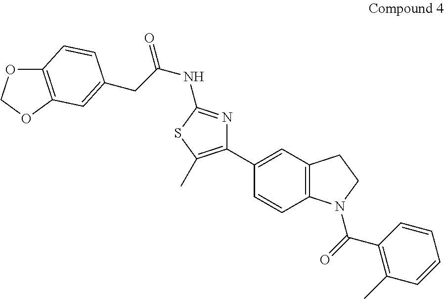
C1=CC2=C(C=C1C1=C(C)SC(NC(=O)CC3=CC4=C(OCO4)C=C3)=N1)CCN2C(=O)C1=C(C)C=CC=C1
